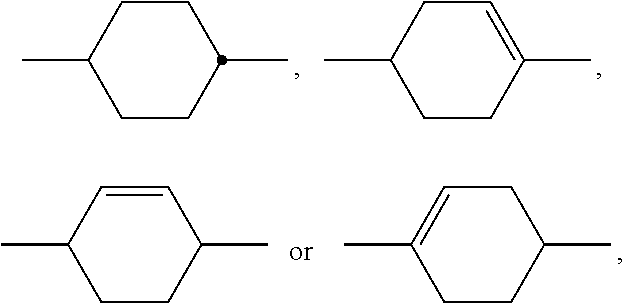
CC1CCC(C)CC1.CC1CCC(C)=CC1.CC1CCC(C)C=C1.CC1=CCC(C)CC1
